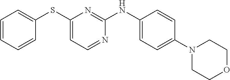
C1=CC=CC(SC2=CC=NC(NC3=CC=C(N4CCOCC4)C=C3)=N2)=C1
